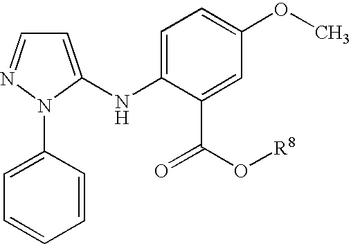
C1=C(N2C(NC3=CC=C(OC)C=C3C(O[R8])=O)=CC=N2)C=CC=C1
